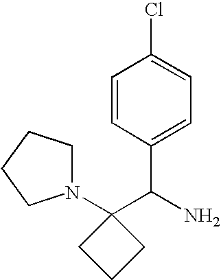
C1=CC(C(N)C2(N3CCCC3)CCC2)=CC=C1Cl
